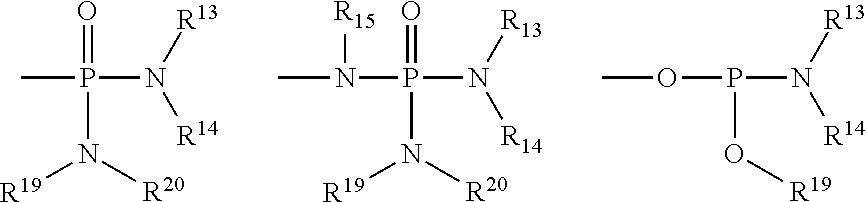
CP(N([R13])[R14])(=O)N([R20])[R19].N(P(N([R13])[R14])(=O)N([R20])[R19])(C)[R15].O(P(N([R13])[R14])O[R19])C
